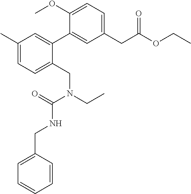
C1(C)=CC=C(CN(CC)C(=O)NCC2=CC=CC=C2)C(C2=CC(CC(OCC)=O)=CC=C2OC)=C1
